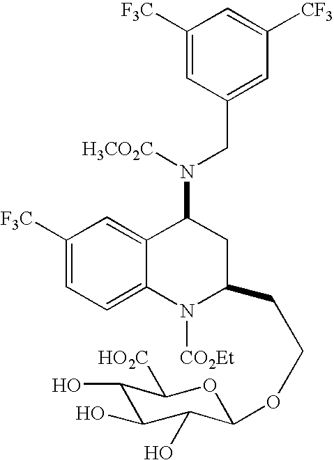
O1C(OCCC2CC(N([H3CO2C])CC3=CC([CF3])=CC([F3C])=C3)C3=CC([F3C])=CC=C3N2[CO2Et])C(O)C(O)C(O)C1[HO2C]
